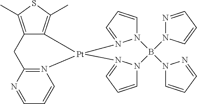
N12=C(N=CC=C1)CC1=C(C)SC(C)=C1C[Pt]21N2=CC=CN2B(N2C=CC=N2)(N2N=CC=C2)N2C=CC=N21
